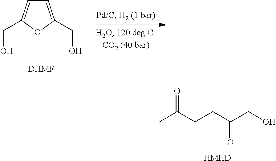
C1=C(CO)OC(CO)=C1.[DHMF].CC(CCC(CO)=O)=O.[HMHD]
